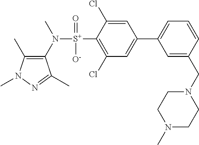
C1(C)=C(N([S+](C2=C(Cl)C=C(C3=CC=CC(CN4CCN(C)CC4)=C3)C=C2Cl)(=O)[O-])C)C(C)=NN1C
